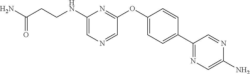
C1(NCCC(N)=O)=CN=CC(OC2=CC=C(C3=NC=C(N)N=C3)C=C2)=N1
